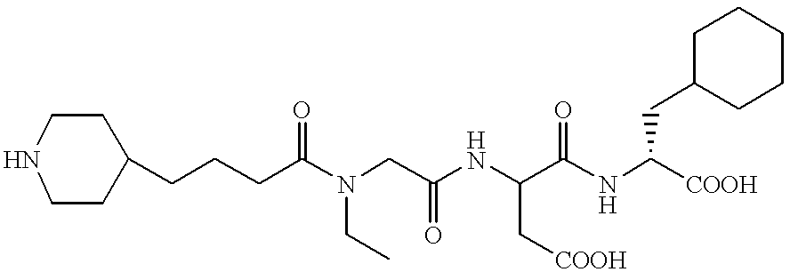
C1(CCCC(N(CC(NC(C(NC(CC2CCCCC2)[COOH])=O)C[COOH])=O)CC)=O)CCNCC1
